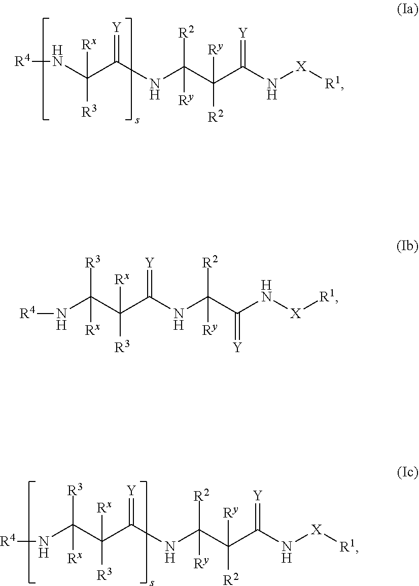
[R4]NC([R3])(C(=[Y])NC(C(C(N[X][R1])=[Y])([R2])[Ry])([R2])[Ry])[Rx].[R4]NC(C(C(NC(C(C(N[X][R1])=[Y])([R2])[Ry])([R2])[Ry])=[Y])([R3])[Rx])([R3])[Rx].[R4]NC(C(C(NC(C(N[X][R1])=[Y])([R2])[Ry])=[Y])([R3])[Rx])([R3])[Rx]
